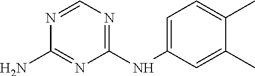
C1(NC2=CC=C(C)C(C)=C2)=NC=NC(N)=N1
